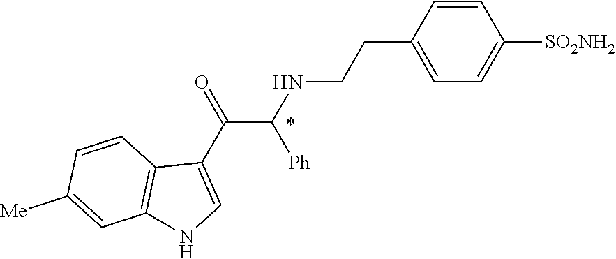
C1=CC(CCNC(C(C2=CNC3=C2C=CC([Me])=C3)=O)[Ph])=CC=C1[SO2NH2]
